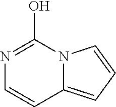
N1=C(O)N2C(=CC=C2)C=C1
